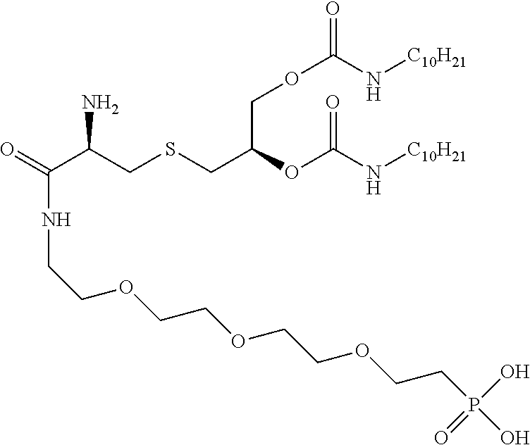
O(C(CSCC(C(=O)NCCOCCOCCOCCP(O)(O)=O)N)COC(N[C10H21])=O)C(N[C10H21])=O
